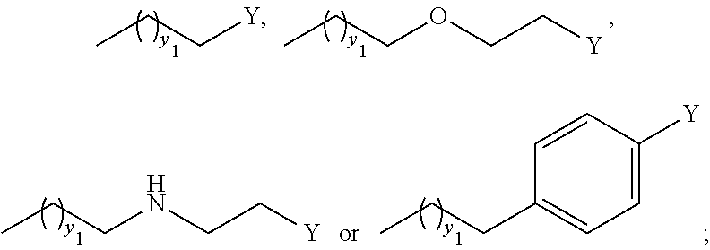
CCC[Y].CCCOCC[Y].CCCNCC[Y].CCCC1=CC=C([Y])C=C1
